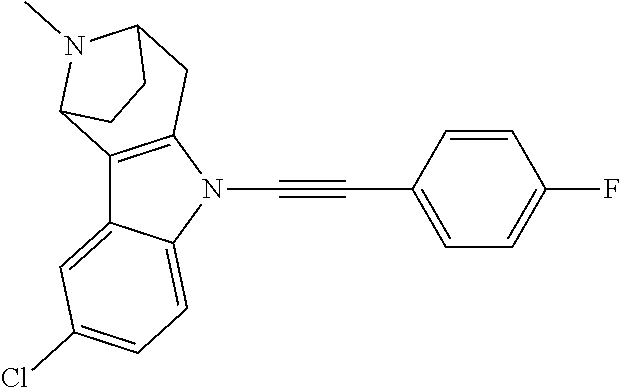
C12=CC(Cl)=CC=C1N(C#CC1=CC=C(F)C=C1)C1=C2C2N(C)C(C1)CC2
